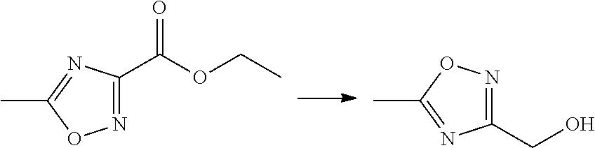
N1=C(C(OCC)=O)N=C(C)O1.C1(CO)=NOC(C)=N1
